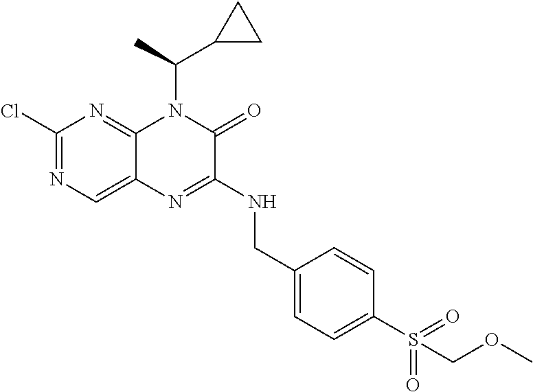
C1(Cl)=NC=C2C(=N1)N(C(C1CC1)C)C(=O)C(NCC1=CC=C(S(=O)(=O)COC)C=C1)=N2
